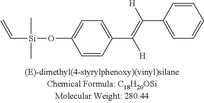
C1=CC(C(=C([H])C2=CC=CC=C2)[H])=CC=C1O[Si](C)(C=C)C
